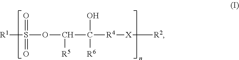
[R1]S(OC(C([R6])([R4][X][R2])O)[R5])(=O)=O
